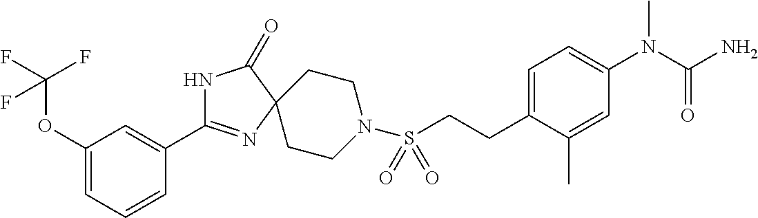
C1(OC(F)(F)F)=CC=CC(C2=NC3(C(=O)N2)CCN(S(CCC2=CC=C(N(C(=O)N)C)C=C2C)(=O)=O)CC3)=C1
